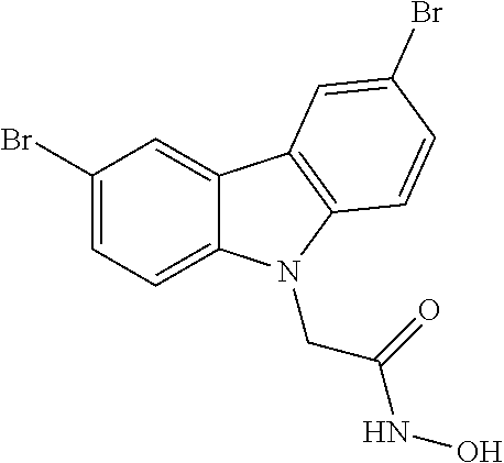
C1(Br)=CC=C2C(=C1)C1=C(N2CC(NO)=O)C=CC(Br)=C1
